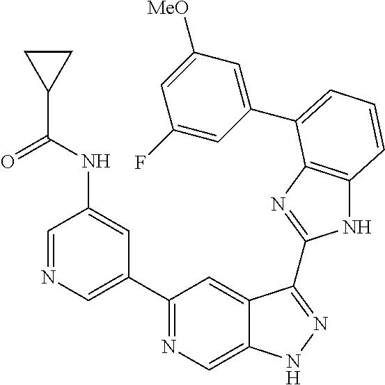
C1(C2=NC=C3C(=C2)C(C2=NC4=C(N2)C=CC=C4C2=CC([MeO])=CC(F)=C2)=NN3)=CN=CC(NC(C2CC2)=O)=C1
